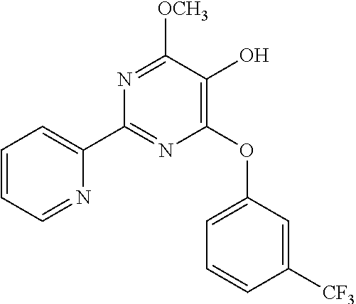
C1(C2=NC(OC3=CC=CC([CF3])=C3)=C(O)C([OCH3])=N2)=CC=CC=N1
